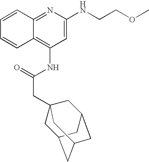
C12=NC(NCCOC)=CC(NC(CC34CC5CC(CC(C3)C5)C4)=O)=C1C=CC=C2
